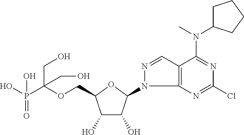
C(OCC1C(O)C(O)C(N2C3=C(C=N2)C(N(C2CCCC2)C)=NC(Cl)=N3)O1)(P(O)(=O)O)(CO)CO
